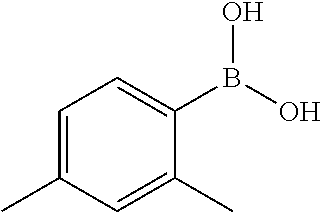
C1=C(C)C=C(C)C(B(O)O)=C1
